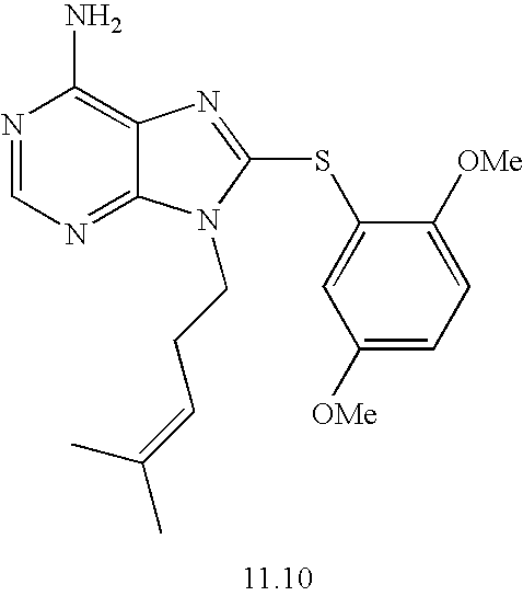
N1=CN=C2C(=C1N)N=C(SC1=CC([OMe])=CC=C1[OMe])N2CCC=C(C)C
